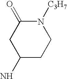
C1(N)CCN([C3H7])C(=O)C1
